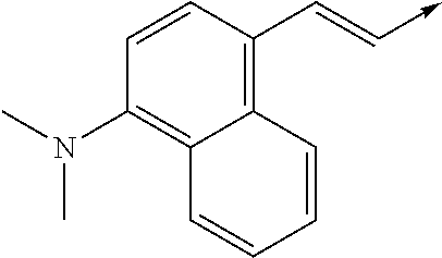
C1=CC(C=C->C)=C2C(=C1N(C)C)C=CC=C2
